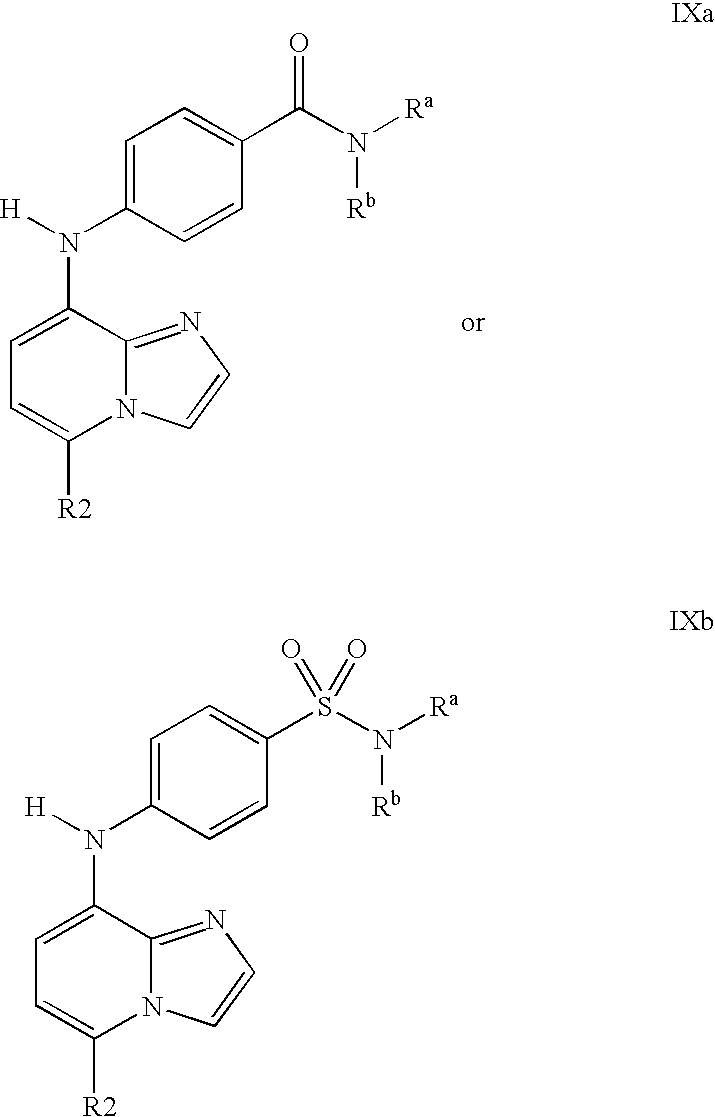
N12C(=NC=C1)C(N([H])C1=CC=C(C(N([Ra])[Rb])=O)C=C1)=CC=C2[R2].N12C(=NC=C1)C(N([H])C1=CC=C(S(N([Ra])[Rb])(=O)=O)C=C1)=CC=C2[R2]
